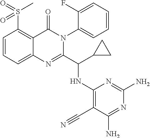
C1=CC=C2C(=C1S(=O)(C)=O)C(=O)N(C1=CC=CC=C1F)C(C(C1CC1)NC1=C(C#N)C(N)=NC(N)=N1)=N2
